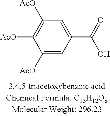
C1([AcO])=CC(C(=O)O)=CC([AcO])=C1[AcO]
